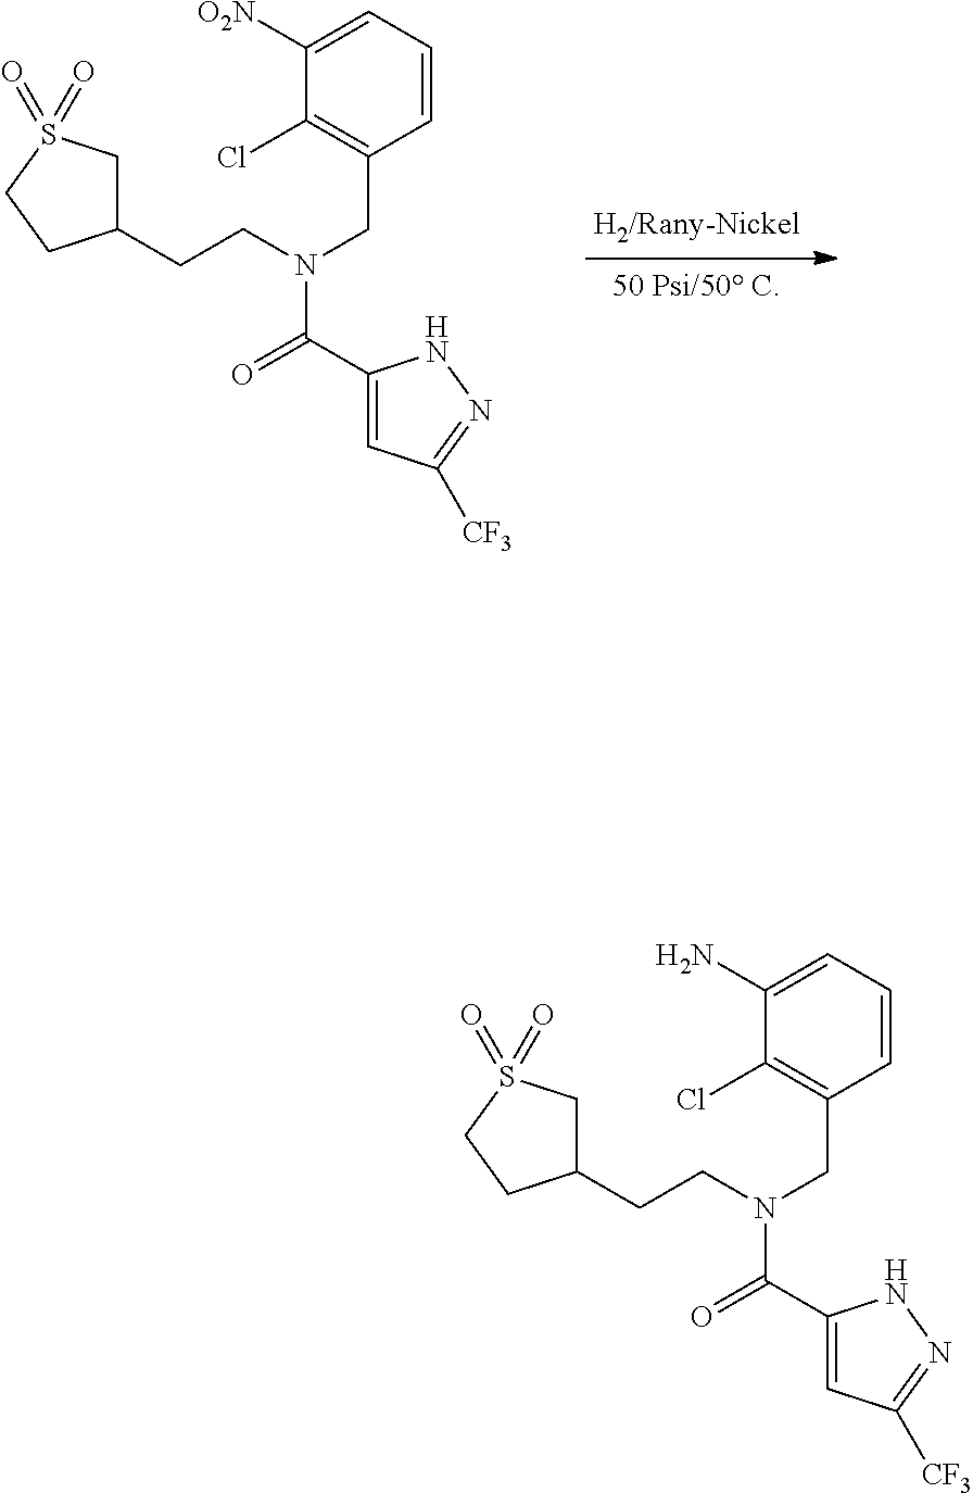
C1(CCN(CC2=C(Cl)C([O2N])=CC=C2)C(C2=CC([CF3])=NN2)=O)CS(=O)(=O)CC1.C1(CCN(CC2=C(Cl)C(N)=CC=C2)C(C2=CC([CF3])=NN2)=O)CS(=O)(=O)CC1
